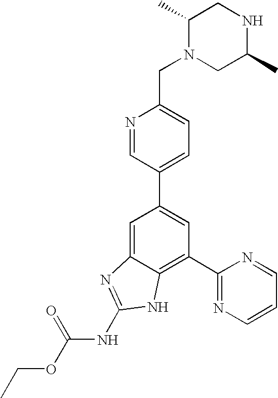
N1=CC(C2=CC(C3=NC=CC=N3)=C3C(=C2)N=C(NC(OCC)=O)N3)=CC=C1CN1CC(C)NCC1C
